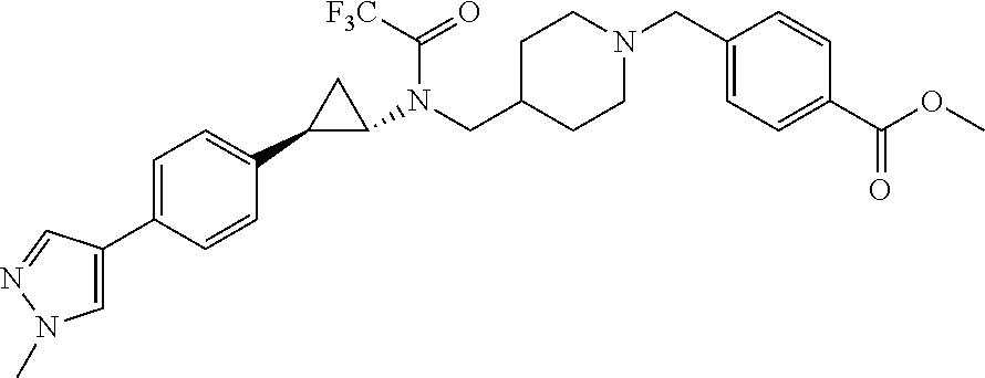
C1=C(C2=CN(C)N=C2)C=CC(C2C(N(CC3CCN(CC4=CC=C(C(OC)=O)C=C4)CC3)C([F3C])=O)C2)=C1
